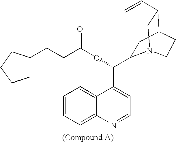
C1=CC=C2C(=C1)C(C(OC(CCC1CCCC1)=O)C1CC3C(C=C)CN1CC3)=CC=N2
